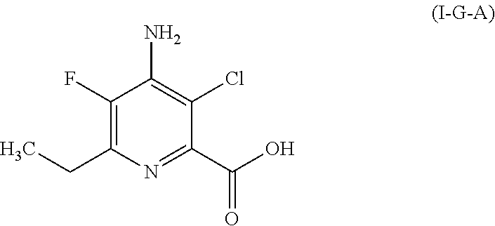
C1(F)=C(CC)N=C(C(=O)O)C(Cl)=C1N
